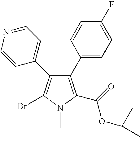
C1(C2=CC=C(F)C=C2)=C(C(=O)OC(C)(C)C)N(C)C(Br)=C1C1=CC=NC=C1
